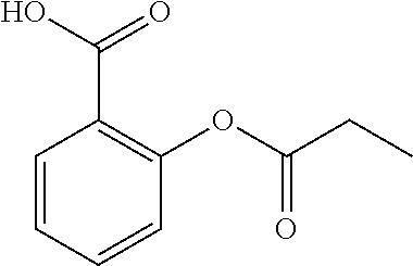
C1=CC=CC(OC(CC)=O)=C1C(O)=O
